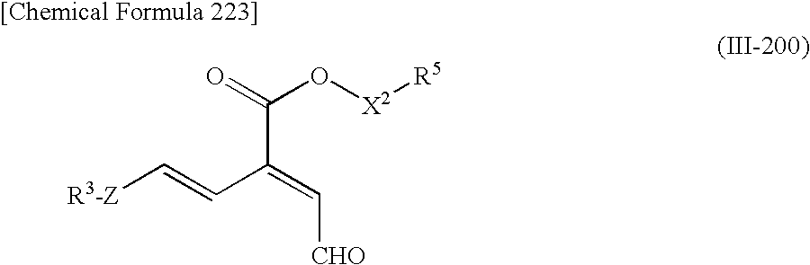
O=C(O[X2][R5])C(=C[CHO])C=C[R3-Z]
